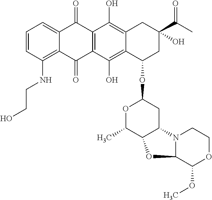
C1=CC(NCCO)=C2C(=C1)C(=O)C1=C(C2=O)C(O)=C2C(=C1O)CC(C(C)=O)(O)CC2OC1OC(C)C2C(C1)N1C(O2)C(OC)OCC1
